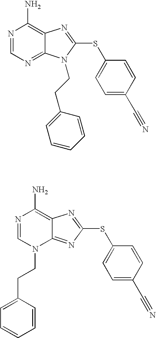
N1=CN=C2C(=C1N)N=C(SC1=CC=C(C#N)C=C1)N2CCC1=CC=CC=C1.N1=CN(CCC2=CC=CC=C2)C2=NC(SC3=CC=C(C#N)C=C3)=NC2=C1N
